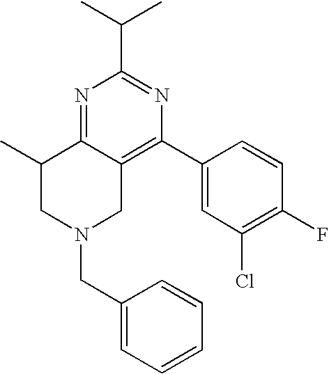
C1(C(C)C)=NC(C2=CC(Cl)=C(F)C=C2)=C2C(=N1)C(C)CN(CC1=CC=CC=C1)C2
